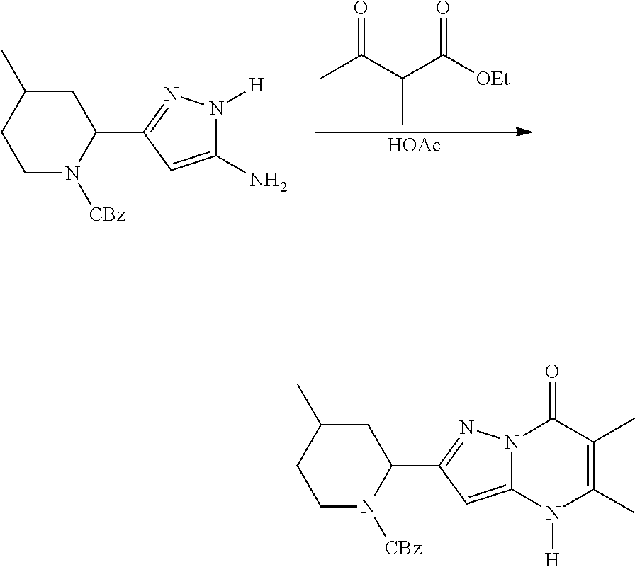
CC(C(C([OEt])=O)C)=O.[HOAc].C1N([CBz])C(C2=NN([H])C(N)=C2)CC(C)C1.C1N([CBz])C(C2=NN3C(=C2)N([H])C(C)=C(C)C3=O)CC(C)C1
